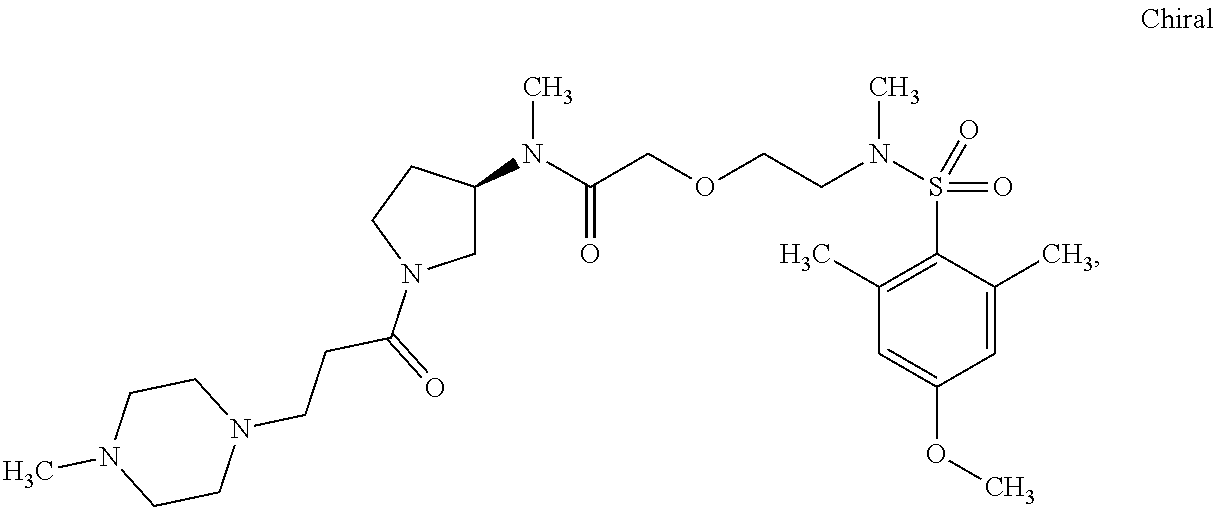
C1C(N(C(COCCN(S(C2=C(C)C=C(OC)C=C2C)(=O)=O)C)=O)C)CCN1C(=O)CCN1CCN(C)CC1
